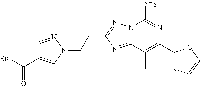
C12=NC(CCN3N=CC(C([EtO])=O)=C3)=NN1C(N)=NC(C1=NC=CO1)=C2C
